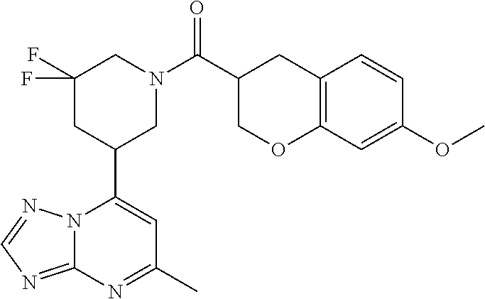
N12C(=NC=N1)N=C(C)C=C2C1CN(C(=O)C2COC3=C(C2)C=CC(OC)=C3)CC(F)(F)C1
